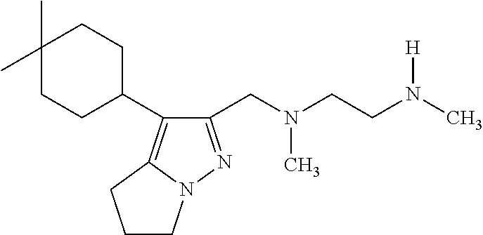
C1(CN(CCN(C)[H])C)=NN2C(=C1C1CCC(C)(C)CC1)CCC2
